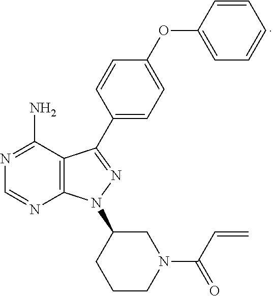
C1(C2=NN(C3CCCN(C(=O)C=C)C3)C3=C2C(N)=NC=N3)=CC=C(OC2=CC=CC=C2)C=C1
